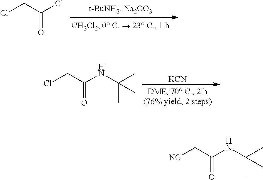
C(Cl)(CCl)=O.[KCN].C(NC(C)(C)C)(CCl)=O.C(NC(C)(C)C)(C[NC])=O
